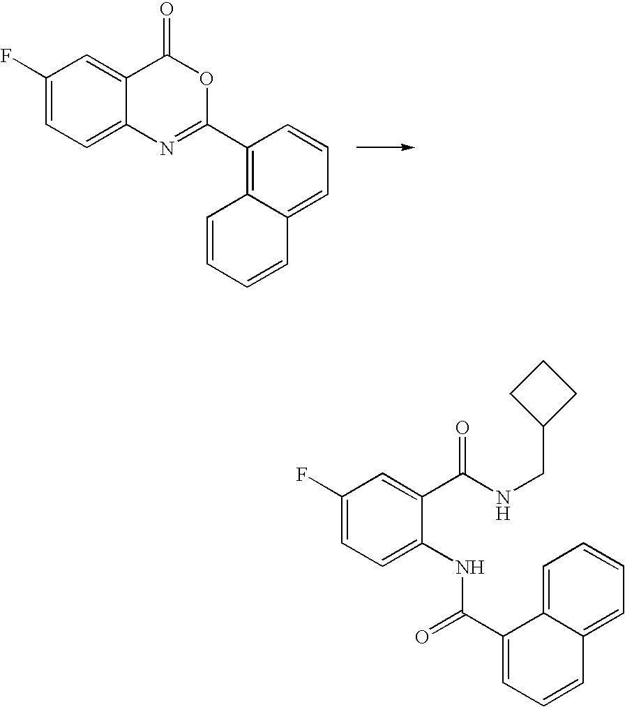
C1(F)=CC=C2C(=C1)C(=O)OC(C1=C3C(=CC=C1)C=CC=C3)=N2.C1(F)=CC=C(NC(=O)C2=CC=CC3=CC=CC=C32)C(C(NCC2CCC2)=O)=C1
